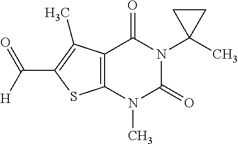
C12=C(N(C)C(=O)N(C3(C)CC3)C1=O)SC(C(=O)[H])=C2C
